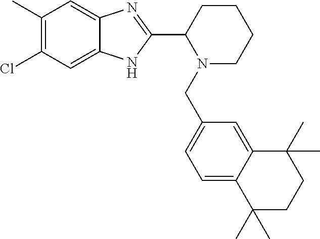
C1(C)=C(Cl)C=C2C(=C1)N=C(C1N(CC3=CC=C4C(=C3)C(C)(C)CCC4(C)C)CCCC1)N2
